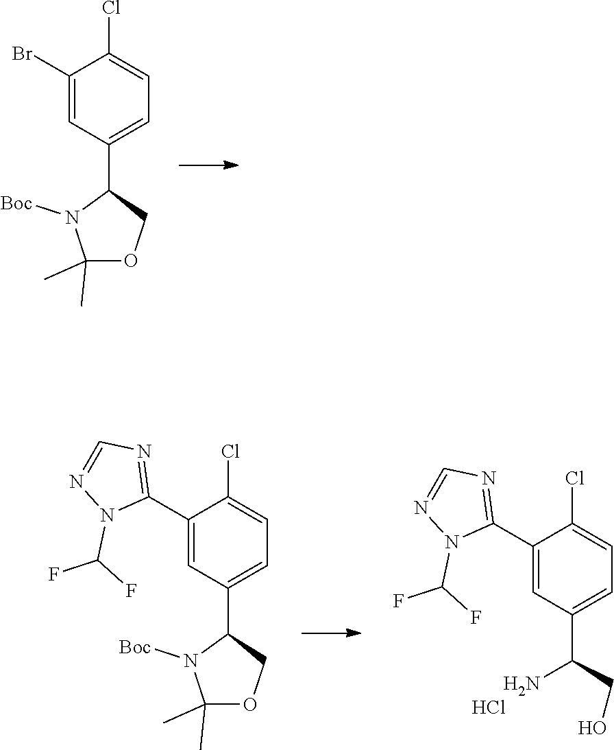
C1=C(Br)C(Cl)=CC=C1C1COC(C)(C)N1[Boc].C1(C2=CC(C(N)CO)=CC=C2Cl)=NC=NN1C(F)F.Cl.N1=CN=C(C2=CC(C3COC(C)(C)N3[Boc])=CC=C2Cl)N1C(F)F
